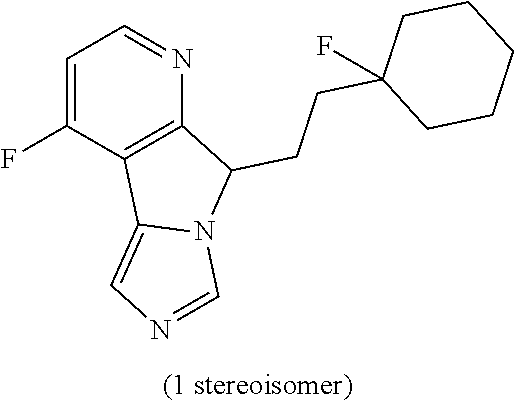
C1=C(F)C2=C(N=C1)C(CCC1(F)CCCCC1)N1C2=CN=C1
